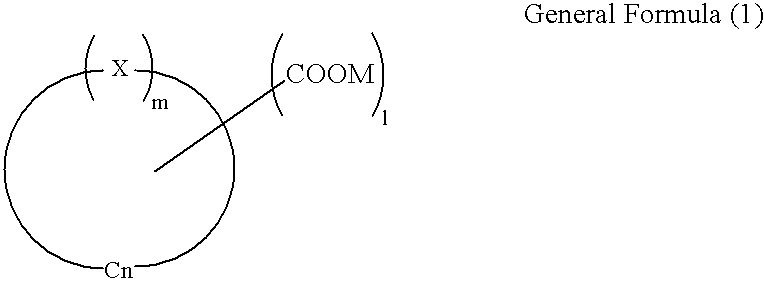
C[COOM]
